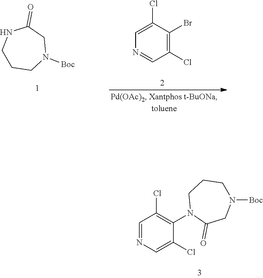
C1=C(Cl)C(Br)=C(Cl)C=N1.C1CCN([Boc])CC(=O)N1.C1=NC=C(Cl)C(N2C(=O)CN([Boc])CCC2)=C1Cl
